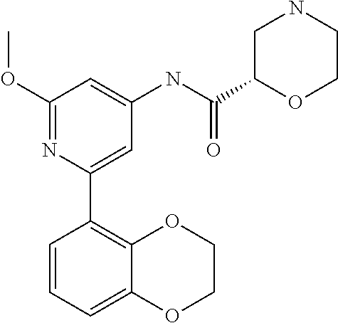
C1(OC)=NC(C2=C3C(=CC=C2)OCCO3)=CC(NC(C2OCCNC2)=O)=C1
